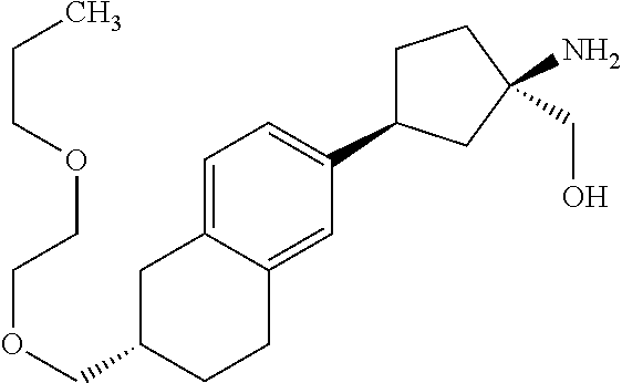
C1=C2C(=CC(C3CCC(CO)(N)C3)=C1)CCC(COCCOCCC)C2
